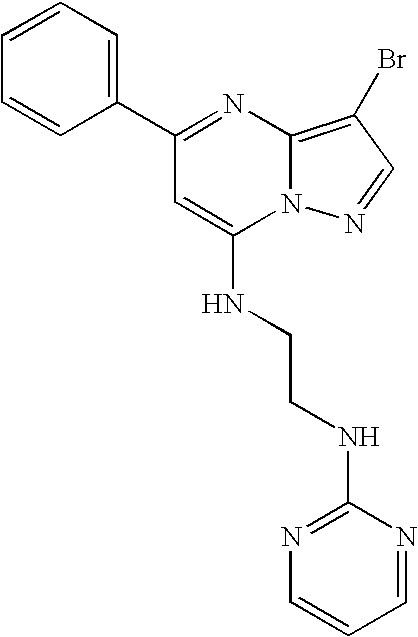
C1(C2=NC3=C(Br)C=NN3C(NCCNC3=NC=CC=N3)=C2)=CC=CC=C1
